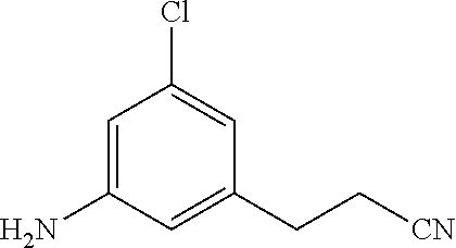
C1=C(N)C=C(CC[CN])C=C1Cl
